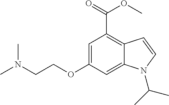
C(=O)(C1=C2C(=CC(OCCN(C)C)=C1)N(C(C)C)C=C2)OC
